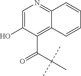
C(C(C)(C)C)(C1=C2C(=NC=C1O)C=CC=C2)=O
